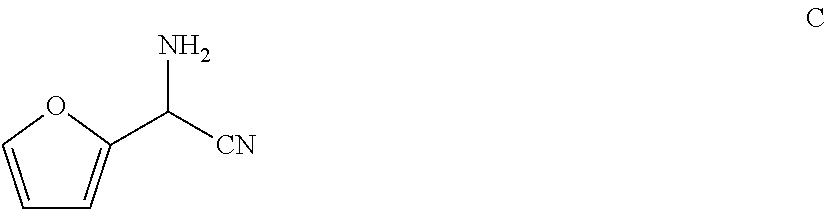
C1=COC(C([CN])N)=C1
